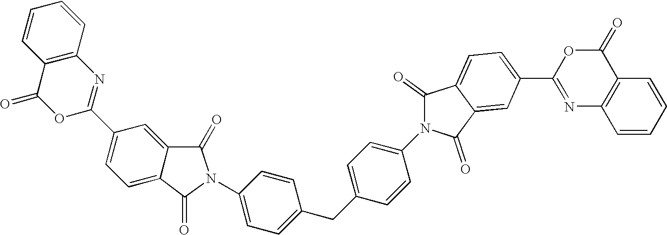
C1(C2=NC3=C(C(=O)O2)C=CC=C3)=CC=C2C(=C1)C(=O)N(C1=CC=C(CC3=CC=C(N4C(=O)C5=CC=C(C6=NC7=C(C(=O)O6)C=CC=C7)C=C5C4=O)C=C3)C=C1)C2=O
